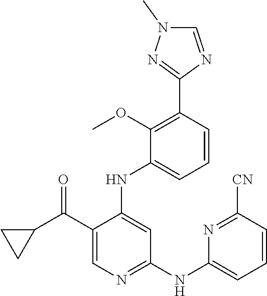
C1=CC(C2=NN(C)C=N2)=C(OC)C(NC2=CC(NC3=CC=CC([CN])=N3)=NC=C2C(C2CC2)=O)=C1
